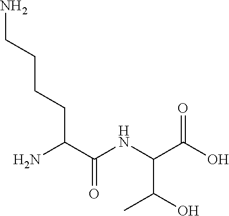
NC(C(NC(C(O)=O)C(O)C)=O)CCCCN
